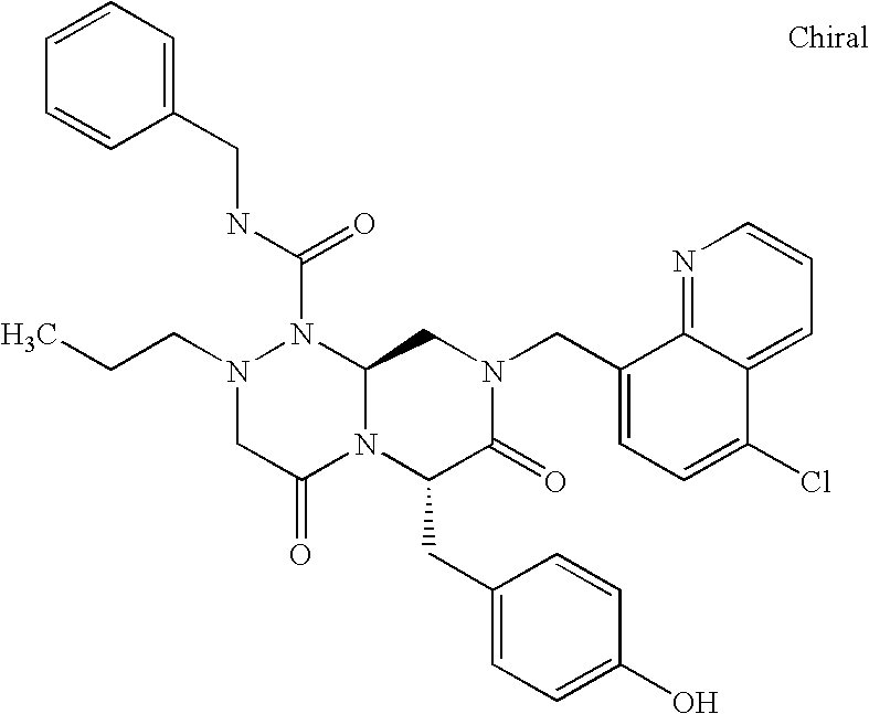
N(C(N1N(CCC)CC(=O)N2C1CN(CC1=CC=C(Cl)C3=CC=CN=C13)C(=O)C2CC1=CC=C(O)C=C1)=O)CC1=CC=CC=C1
